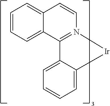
C1=CC2=CC=CC=C2C2=N1[Ir]C1=CC=CC=C21
